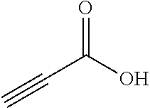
O=C(O)C#C
